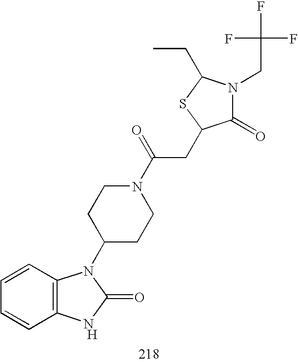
C12=C(C=CC=C1)N(C1CCN(C(=O)CC3C(=O)N(CC(F)(F)F)C(CC)S3)CC1)C(=O)N2.[H]
